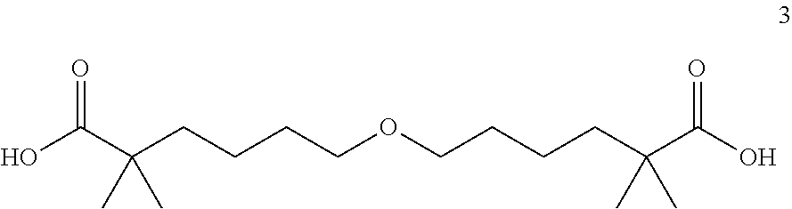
O=C(C(CCCCOCCCCC(C(O)=O)(C)C)(C)C)O
